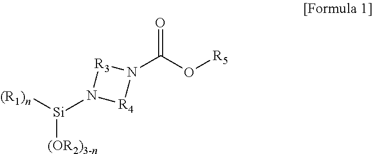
[(R1)n][Si](N1[R4]N(C(O[R5])=O)[R3]1)[(OR2)3-n]
